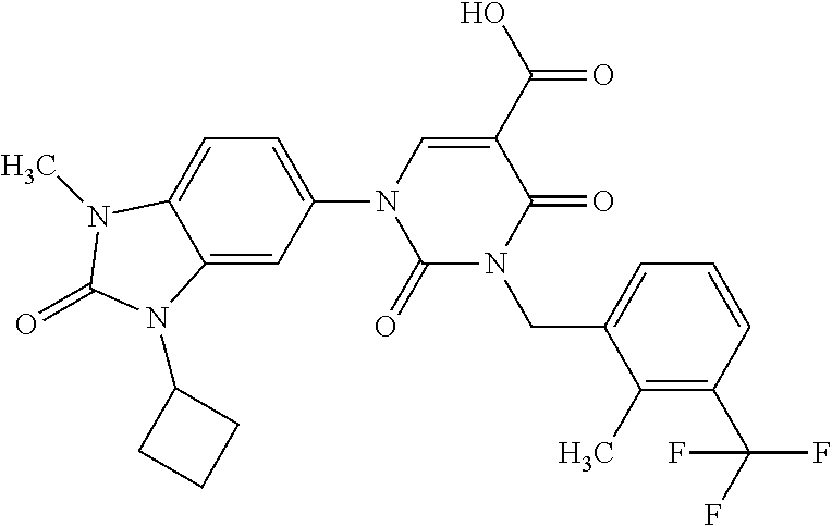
C12=CC(N3C(=O)N(CC4=CC=CC(C(F)(F)F)=C4C)C(=O)C(C(O)=O)=C3)=CC=C1N(C)C(=O)N2C1CCC1
